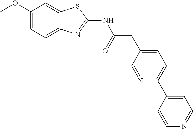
C1(OC)=CC=C2C(=C1)SC(NC(CC1=CC=C(C3=CC=NC=C3)N=C1)=O)=N2
